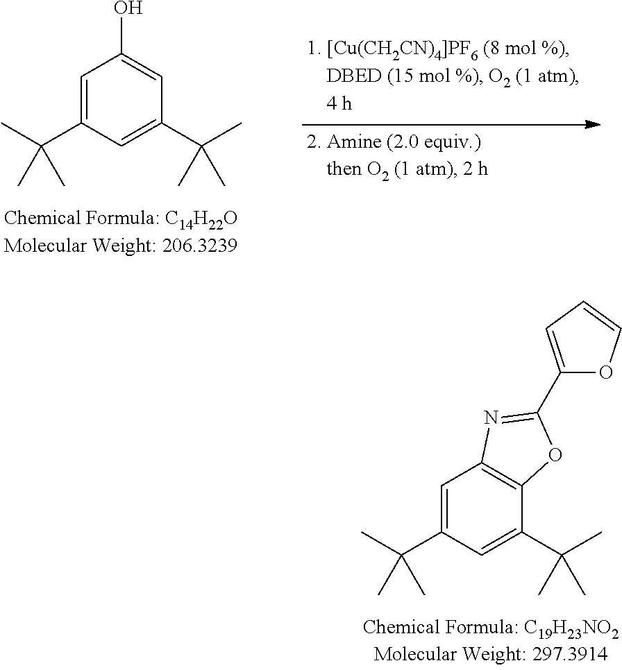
C1=C(C(C)(C)C)C=C(C(C)(C)C)C=C1O.C1=C(C(C)(C)C)C=C(C(C)(C)C)C2=C1N=C(C1=CC=CO1)O2
